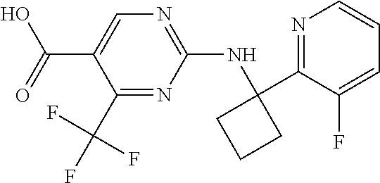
C1(C(O)=O)=CN=C(NC2(C3=NC=CC=C3F)CCC2)N=C1C(F)(F)F
